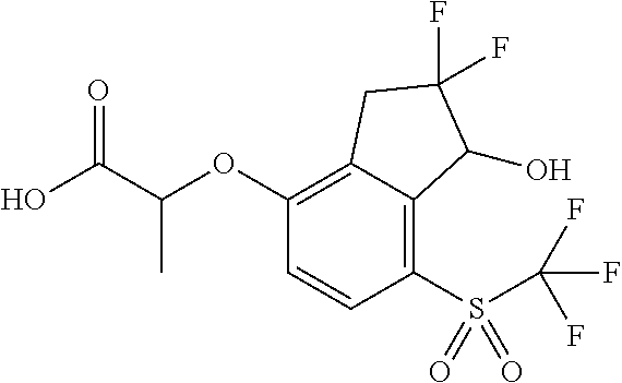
C1(OC(C(O)=O)C)=C2C(=C(S(C(F)(F)F)(=O)=O)C=C1)C(O)C(F)(F)C2
